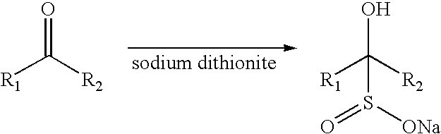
[R1]C([R2])=O.[R1]C([R2])(O)S([ONa])=O
